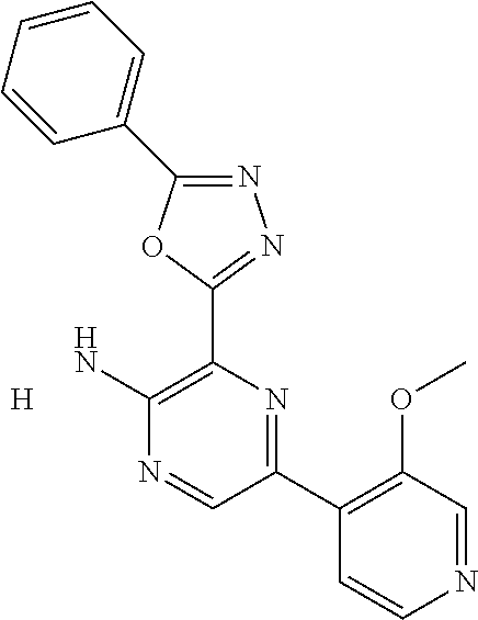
N1=C(C2=CC=CC=C2)OC(C2=C(N)N=CC(C3=C(OC)C=NC=C3)=N2)=N1.[H]
